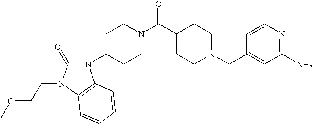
C1(CN2CCC(C(N3CCC(N4C(=O)N(CCOC)C5=C4C=CC=C5)CC3)=O)CC2)=CC(N)=NC=C1
